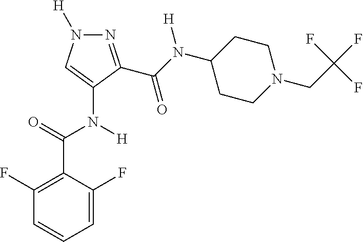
C1=C(F)C(C(=O)N([H])C2=CN([H])N=C2C(N(C2CCN(CC(F)(F)F)CC2)[H])=O)=C(F)C=C1
